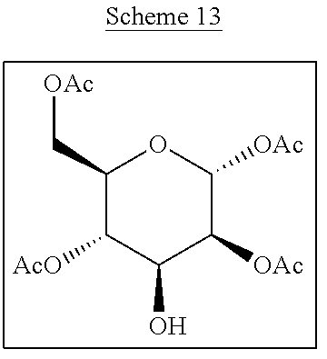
[OAc]CC1C([AcO])C(O)C([OAc])C([OAc])O1
